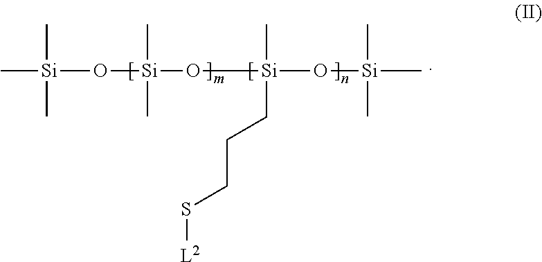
C[Si](C)(C)O[Si](O[Si](O[Si](C)(C)C)(C)CCCS[L2])(C)C
